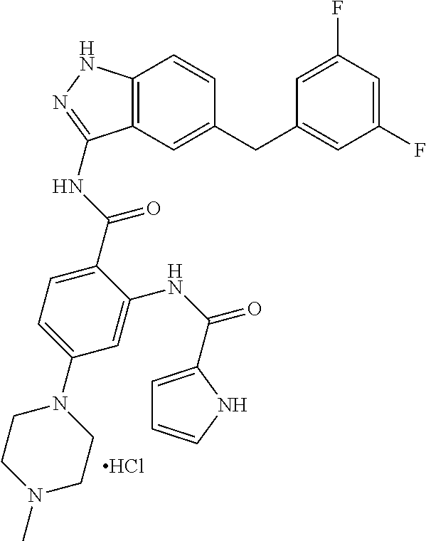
Cl.C12=C(C=C(CC3=CC(F)=CC(F)=C3)C=C1)C(NC(=O)C1=CC=C(N3CCN(C)CC3)C=C1NC(=O)C1=CC=CN1)=NN2
